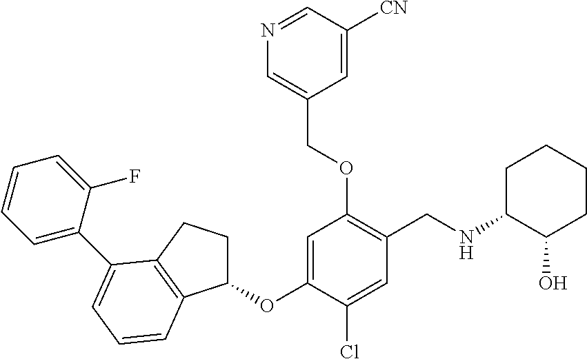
C1(OC2=CC(OCC3=CN=CC([CN])=C3)=C(CNC3C(O)CCCC3)C=C2Cl)CCC2=C1C=CC=C2C1=CC=CC=C1F
